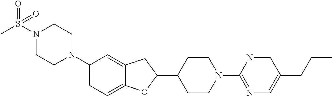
N1(S(C)(=O)=O)CCN(C2=CC=C3C(=C2)CC(C2CCN(C4=NC=C(CCC)C=N4)CC2)O3)CC1
